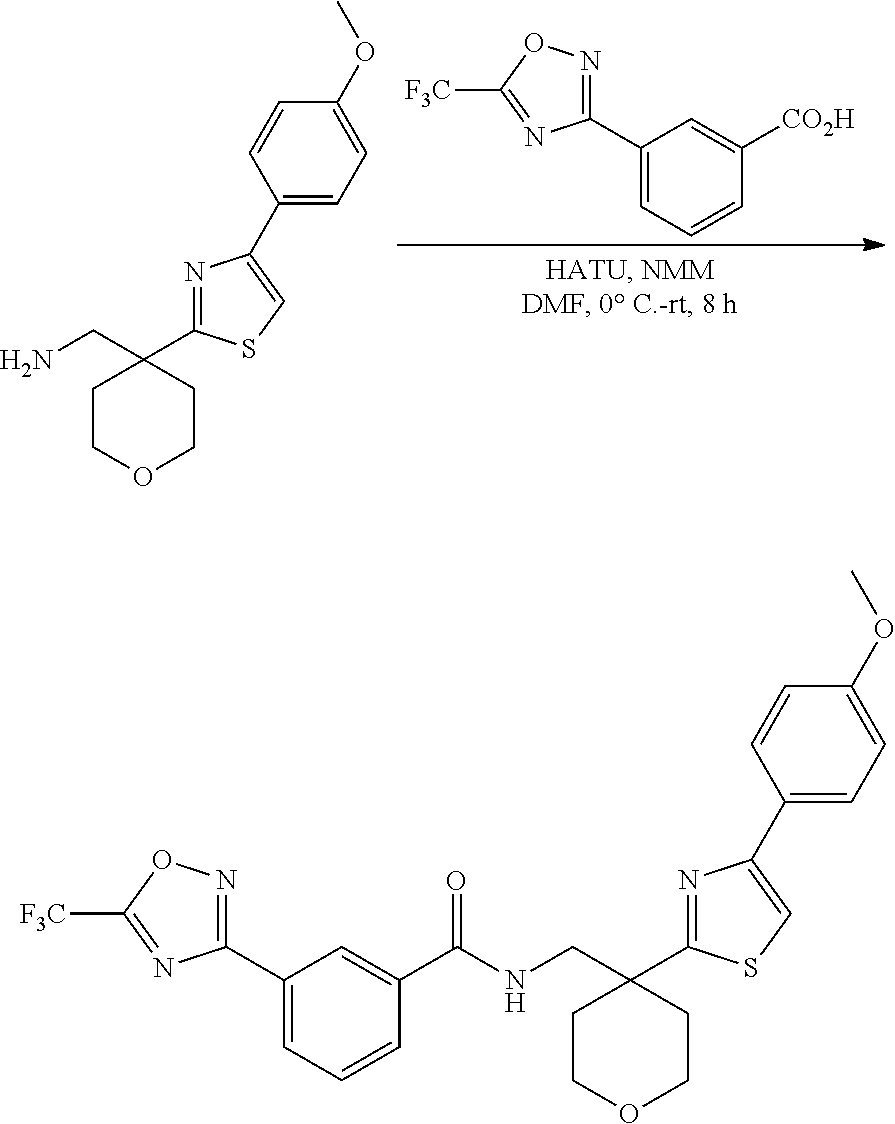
C1(C2=NOC([F3C])=N2)=CC=CC([CO2H])=C1.C1COCCC1(CN)C1=NC(C2=CC=C(OC)C=C2)=CS1.C1COCCC1(CNC(C1=CC(C2=NOC([F3C])=N2)=CC=C1)=O)C1=NC(C2=CC=C(OC)C=C2)=CS1
